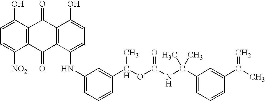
C12=C(C(O)=CC=C1[NO2])C(=O)C1=C(C2=O)C(NC2=CC=CC(C(OC(NC(C3=CC=CC(C(C)=C)=C3)(C)C)=O)C)=C2)=CC=C1O
